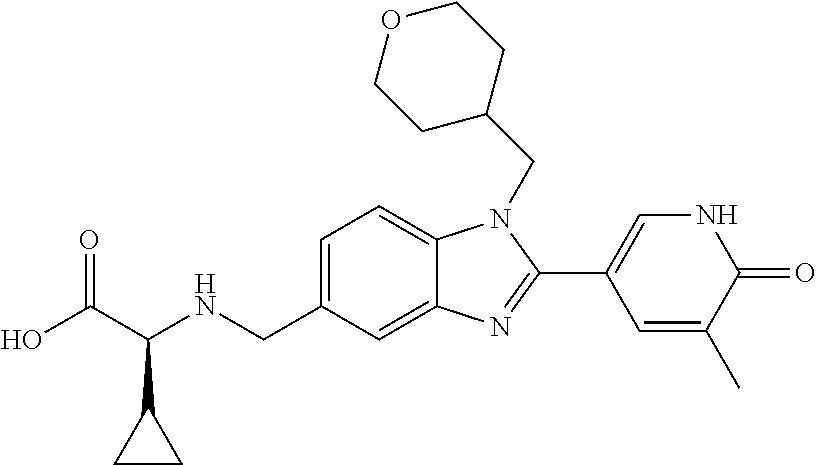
C1=C(CNC(C(O)=O)C2CC2)C=C2C(=C1)N(CC1CCOCC1)C(C1=CNC(=O)C(C)=C1)=N2
